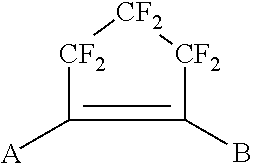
[CF2]1C([A])=C(B)[CF2][CF2]1
